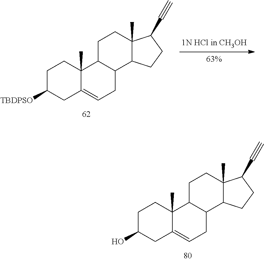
C1C(O)CC2=CCC3C(C2(C)C1)CCC1(C)C3CCC1C#C.C1C([TBDPSO])CC2=CCC3C(C2(C)C1)CCC1(C)C3CCC1C#C
